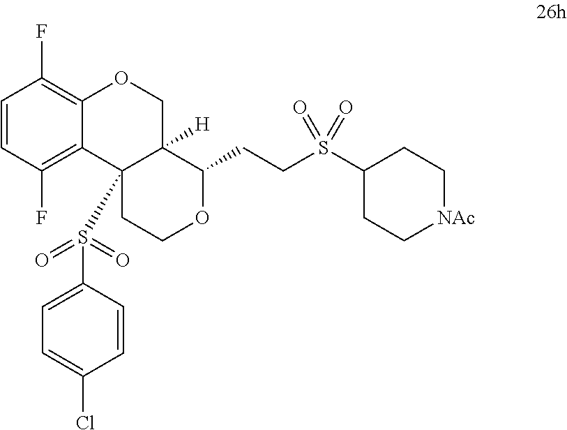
C1=CC(F)=C2C(=C1F)OCC1([H])C2(S(C2=CC=C(Cl)C=C2)(=O)=O)CCOC1CCS(C1CC[NAc]CC1)(=O)=O
